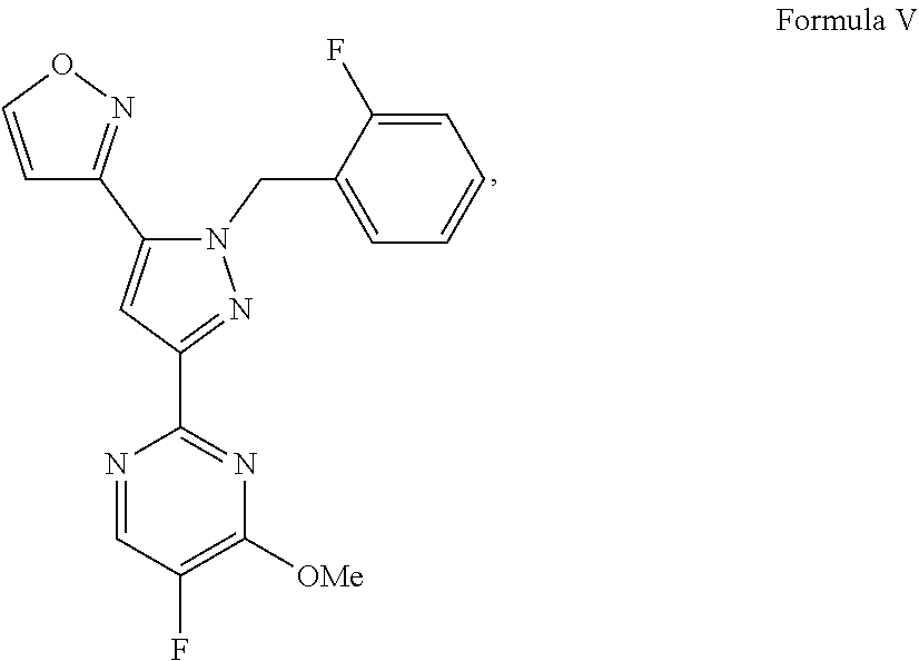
C1=CON=C1C1=CC(C2=NC([OMe])=C(F)C=N2)=NN1CC1=CC=CC=C1F
